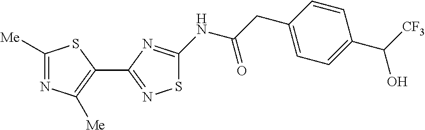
C1([Me])=NC([Me])=C(C2=NSC(NC(CC3=CC=C(C([CF3])O)C=C3)=O)=N2)S1
